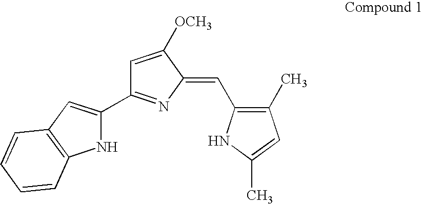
N1C(C2=NC(=CC3=C(C)C=C(C)N3)C([OCH3])=C2)=CC2=C1C=CC=C2
